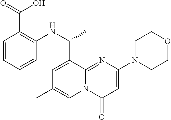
C1=CC=CC(NC(C)C2=CC(C)=CN3C2=NC(N2CCOCC2)=CC3=O)=C1C(=O)O
